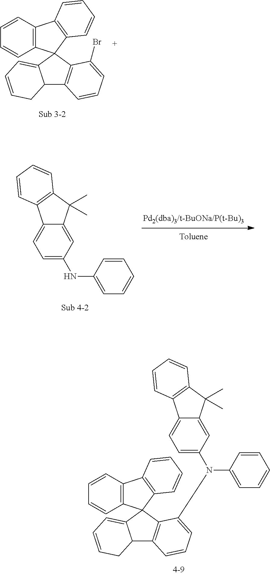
C12=C(C=CC=C1)C1=C(C=CC=C1)C21C2=C(C3C1=CC=CC3)C=CC=C2Br.C1=C(NC2=CC=CC=C2)C=C2C(=C1)C1=C(C2(C)C)C=CC=C1.C1=C(N(C2=CC=CC=C2)C2=CC=CC3=C2C2(C4=C(C=CC=C4)C4=C2C=CC=C4)C2=CC=CCC32)C=C2C(=C1)C1=C(C2(C)C)C=CC=C1
